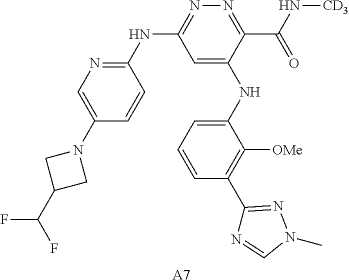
[A7].C1=C(NC2=CC=CC(C3=NN(C)C=N3)=C2[OMe])C(C(N[CD3])=O)=NN=C1NC1=NC=C(N2CC(C(F)F)C2)C=C1
